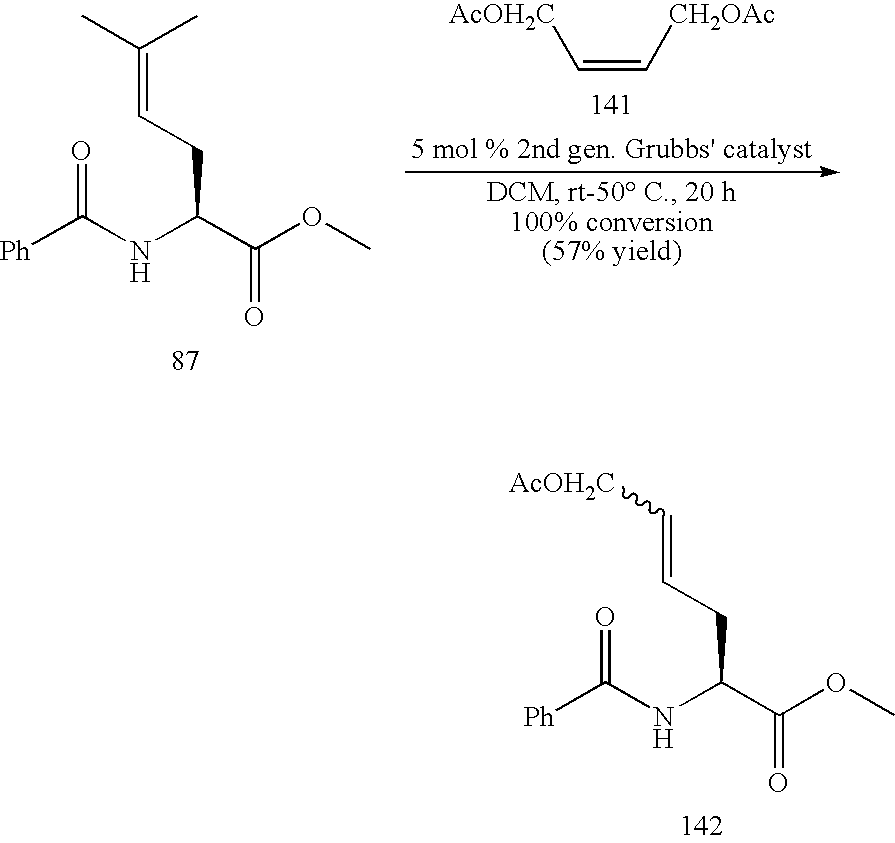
[Ph]C(NC(C(OC)=O)CC=C[AcOH2C])=O.[Ph]C(NC(C(OC)=O)CC=C(C)C)=O.[AcOH2C]C=C[CH2OAc]
